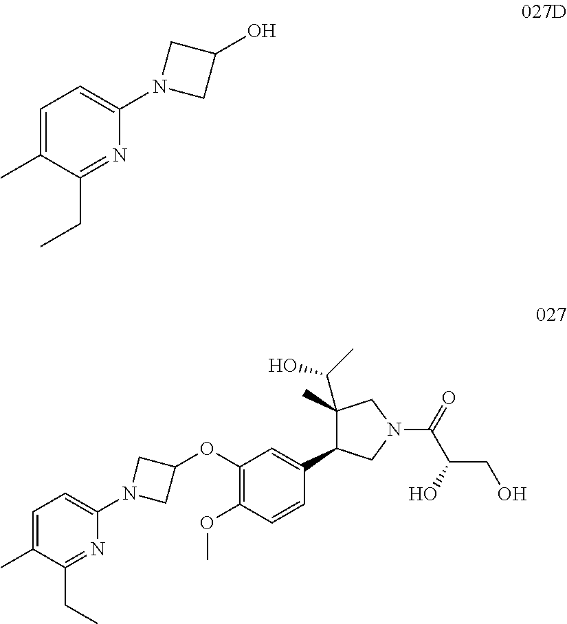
C1=C(C)C(CC)=NC(N2CC(O)C2)=C1.C1(C)=CC=C(N2CC(OC3=C(OC)C=CC(C4C(C(O)C)(C)CN(C(C(CO)O)=O)C4)=C3)C2)N=C1CC
